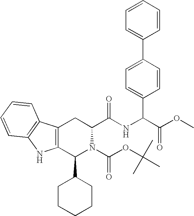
C1(C2CCCCC2)N(C(OC(C)(C)C)=O)C(C(=O)NC(C2=CC=C(C3=CC=CC=C3)C=C2)C(OC)=O)CC2=C1NC1=C2C=CC=C1
